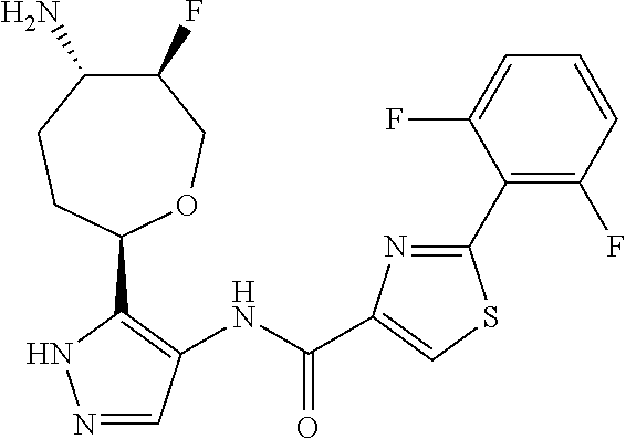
C1(F)C(N)CCC(C2=C(NC(C3=CSC(C4=C(F)C=CC=C4F)=N3)=O)C=NN2)OC1
